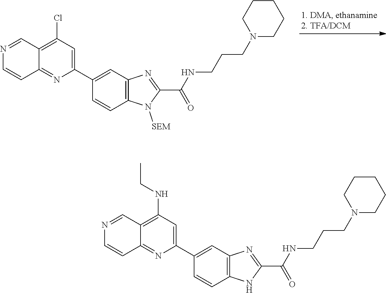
ClC1=C2C(=NC(C3=CC4=C(C=C3)N([SEM])C(C(=O)NCCCN3CCCCC3)=N4)=C1)C=CN=C2.N(C1=C2C(=NC(C3=CC4=C(C=C3)NC(C(=O)NCCCN3CCCCC3)=N4)=C1)C=CN=C2)CC
